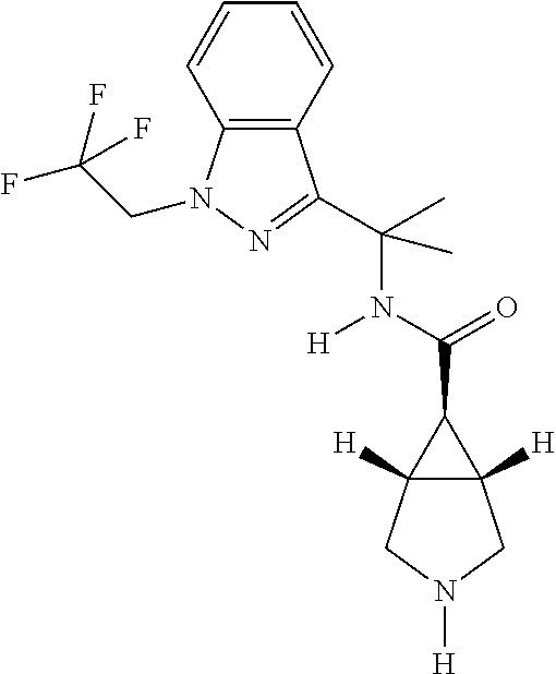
C12([H])C([H])(C1C(N([H])C(C)(C)C1=NN(CC(F)(F)F)C3=C1C=CC=C3)=O)CN([H])C2
